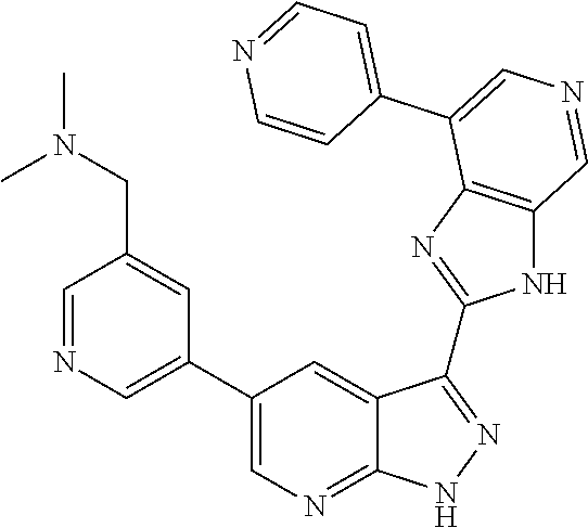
C1=NC=C(C2=CN=C3C(=C2)C(C2=NC4=C(N2)C=NC=C4C2=CC=NC=C2)=NN3)C=C1CN(C)C
